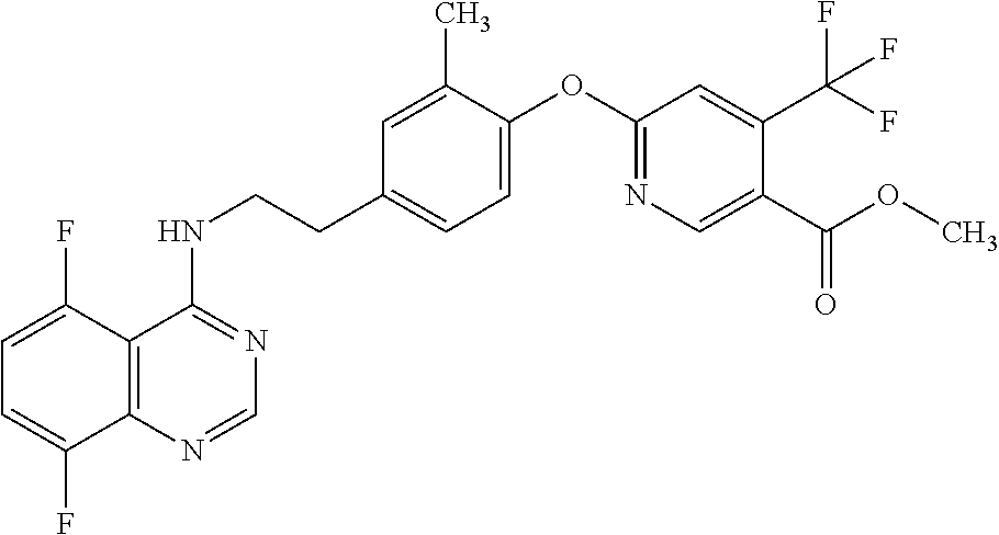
C1=C(F)C2=C(C(F)=C1)N=CN=C2NCCC1=CC=C(OC2=NC=C(C(OC)=O)C(C(F)(F)F)=C2)C(C)=C1
